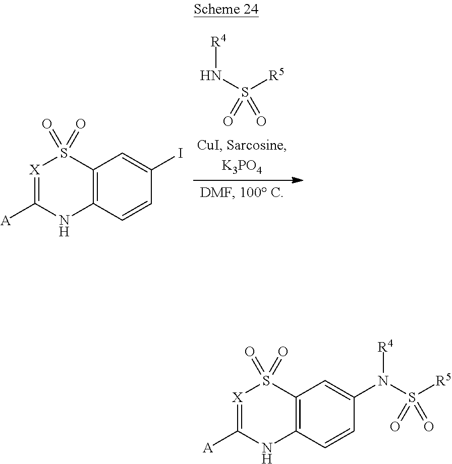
[R4]NS([R5])(=O)=O.[X]1=C([A])NC2=C(S1(=O)=O)C=C(I)C=C2.[X]1=C([A])NC2=C(S1(=O)=O)C=C(N(S([R5])(=O)=O)[R4])C=C2
